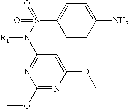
C1=CC(N)=CC=C1S(=O)(=O)N(C1=NC(OC)=NC(OC)=C1)[R1]
